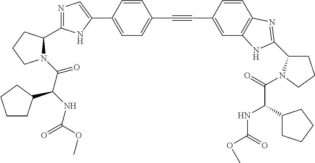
C1=C(C2=CN=C(C3N(C(C(NC(=O)OC)C4CCCC4)=O)CCC3)N2)C=CC(C#CC2=CC3=C(C=C2)N=C(C2CCCN2C(=O)C(C2CCCC2)NC(=O)OC)N3)=C1
